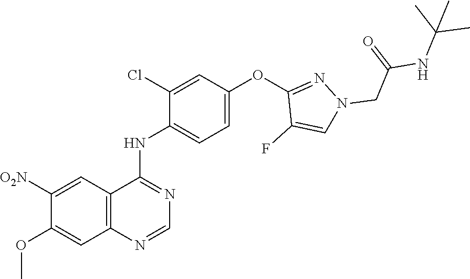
C1=C(OC2=NN(CC(=O)NC(C)(C)C)C=C2F)C=C(Cl)C(NC2=NC=NC3=C2C=C([O2N])C(OC)=C3)=C1
